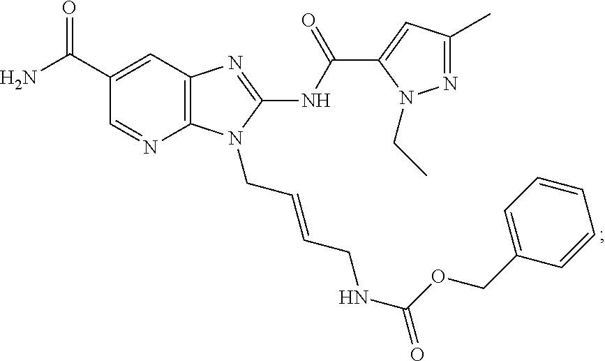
C12=C(C=C(C(N)=O)C=N1)N=C(NC(C1=CC(C)=NN1CC)=O)N2CC=CCNC(=O)OCC1=CC=CC=C1
